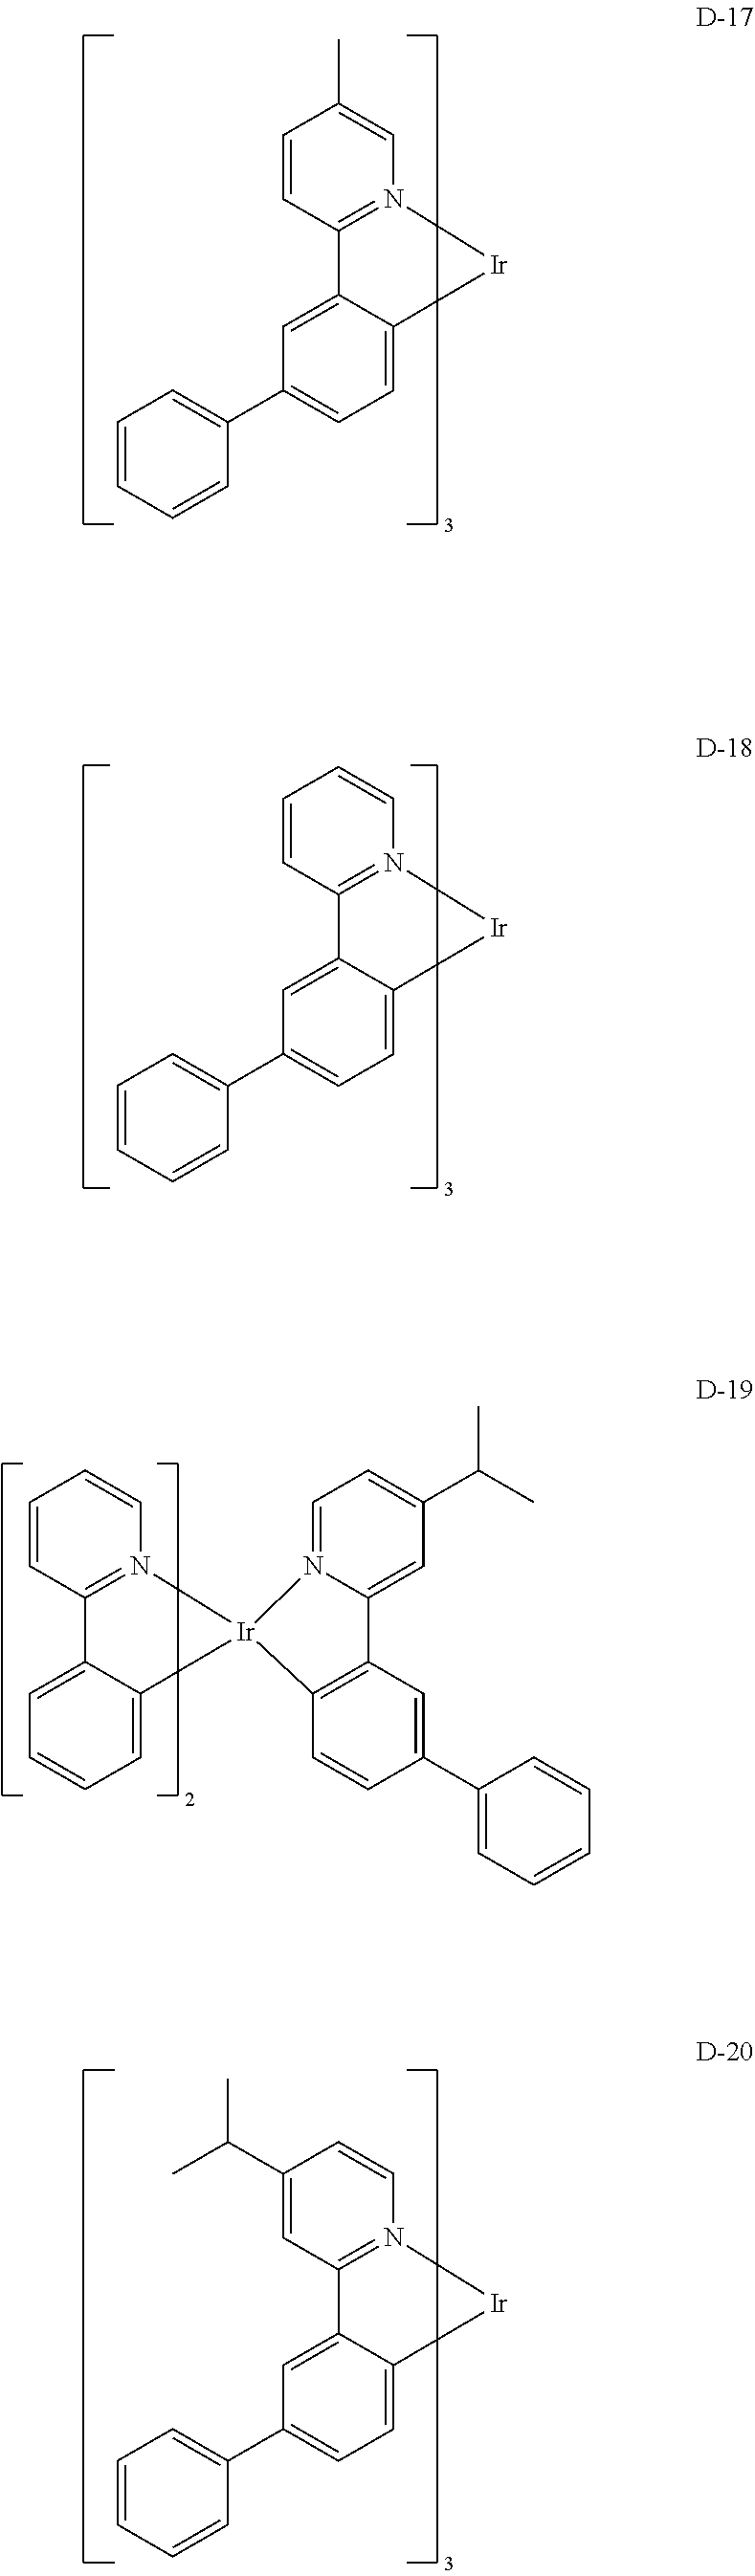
C1=C(C)C=CC2=N1[Ir]C1=CC=C(C3=CC=CC=C3)C=C21.C1=CC=CC2=N1[Ir]C1=CC=C(C3=CC=CC=C3)C=C21.C1=CC=CC2=N1[Ir]1(C3=CC=CC=C23)N2=CC=C(C(C)C)C=C2C2=C1C=CC(C1=CC=CC=C1)=C2.C1=CC(C(C)C)=CC2=N1[Ir]C1=CC=C(C3=CC=CC=C3)C=C21
